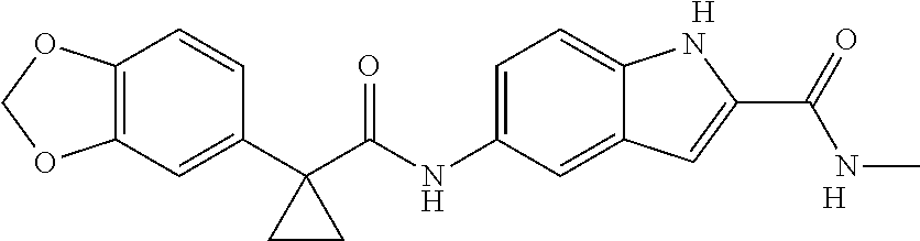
C1(C2(C(NC3=CC=C4C(=C3)C=C(C(=O)NC)N4)=O)CC2)=CC2=C(C=C1)OCO2.[H].[H]
